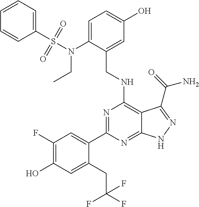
C1(C2=CC(F)=C(O)C=C2CC(F)(F)F)=NC(NCC2=CC(O)=CC=C2N(CC)S(=O)(C2=CC=CC=C2)=O)=C2C(=N1)NN=C2C(N)=O
